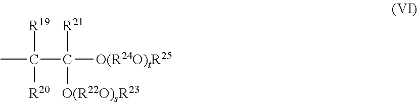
[R19]C([R20])(C([R21])([O(R22O)sR23])[O(R24O)tR25])C
